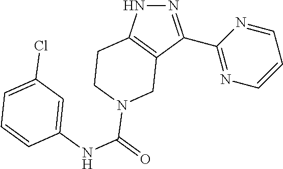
C1(C2=NNC3=C2CN(C(NC2=CC(Cl)=CC=C2)=O)CC3)=NC=CC=N1
